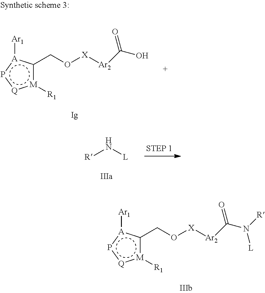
c1(CO[X][Ar2]C(O)=O)[M]([R1]):[Q]p[A]1[Ar1].[R]N[L].c1(CO[X][Ar2]C(N([R])[L])=O)[M]([R1]):[Q]p[A]1[Ar1]
